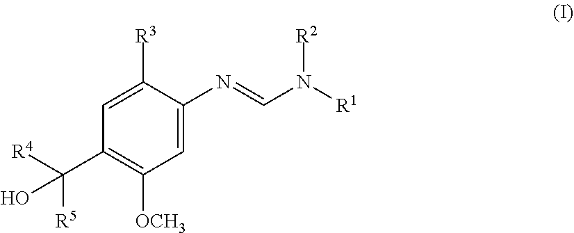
C1=C(N=CN([R1])[R2])C([R3])=CC(C([R4])([R5])O)=C1[OCH3]
